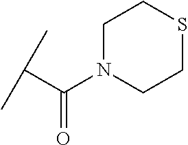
C(C(C)C)(N1CCSCC1)=O
